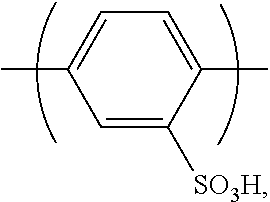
C1=C([SO3H])C(C)=CC=C1C
